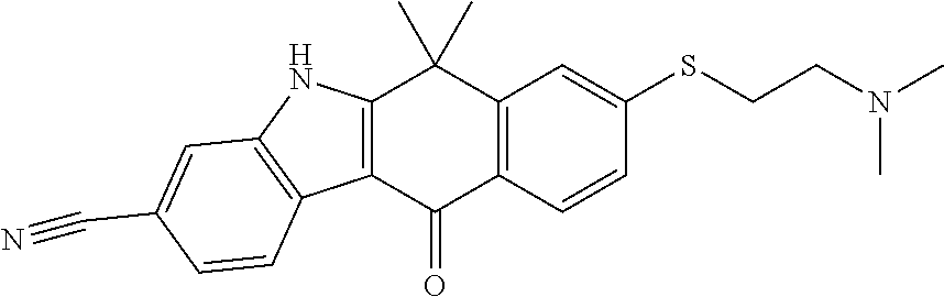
C12=C(C=CC(SCCN(C)C)=C1)C(=O)C1=C(C2(C)C)NC2=C1C=CC(C#N)=C2
